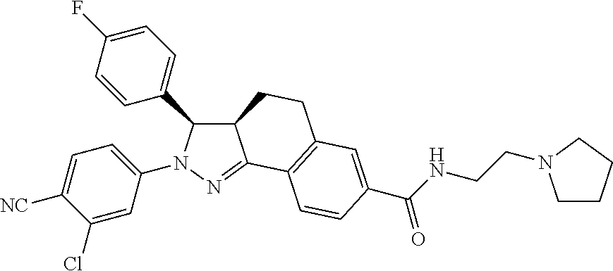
C12C(C3=CC=C(F)C=C3)N(C3=CC=C([NC])C(Cl)=C3)N=C1C1=C(CC2)C=C(C(NCCN2CCCC2)=O)C=C1
